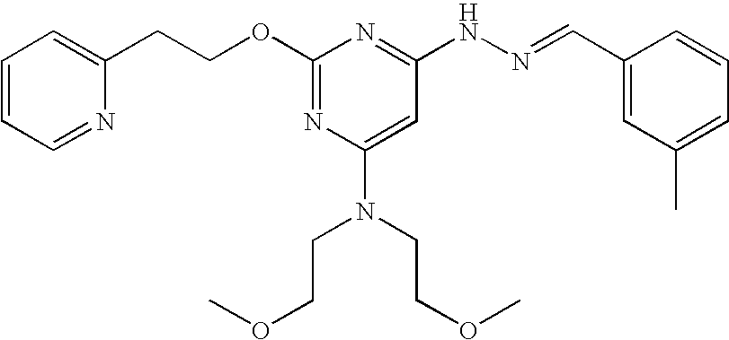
C1(OCCC2=CC=CC=N2)=NC(N(CCOC)CCOC)=CC(NN=CC2=CC(C)=CC=C2)=N1
